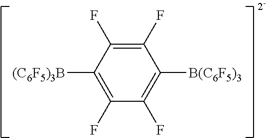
C1(F)=C(F)C([(C6F5)3B])=C(F)C(F)=C1[B(C6F5)3]
